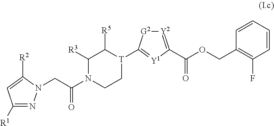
C1([R1])=NN(CC(N2CC[T](C3=[Y1]C(C(OCC4=C(F)C=CC=C4)=O)=[Y2][G2]3)C([R5])C2[R3])=O)C([R2])=C1
